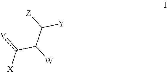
[X]c(C(C([Y])[Z])[W])[V]
